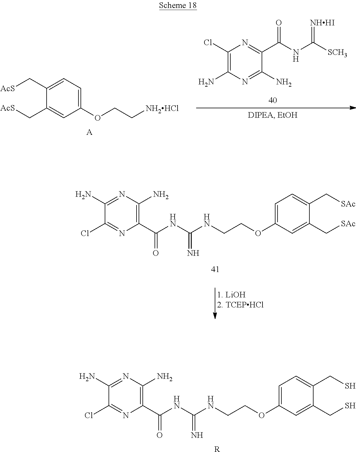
C1(OCC[NH2HCl])=CC=C(C[AcS])C(C[AcS])=C1.[A].C1(Cl)=C(N)N=C(N)C(C(NC([SCH3])=[NHHI])=O)=N1.C1(C(NC(NCCOC2=CC=C(C[SAc])C(C[SAc])=C2)=N)=O)=C(N)N=C(N)C(Cl)=N1.C1(C(NC(NCCOC2=CC=C(CS)C(CS)=C2)=N)=O)=C(N)N=C(N)C(Cl)=N1.[R]
